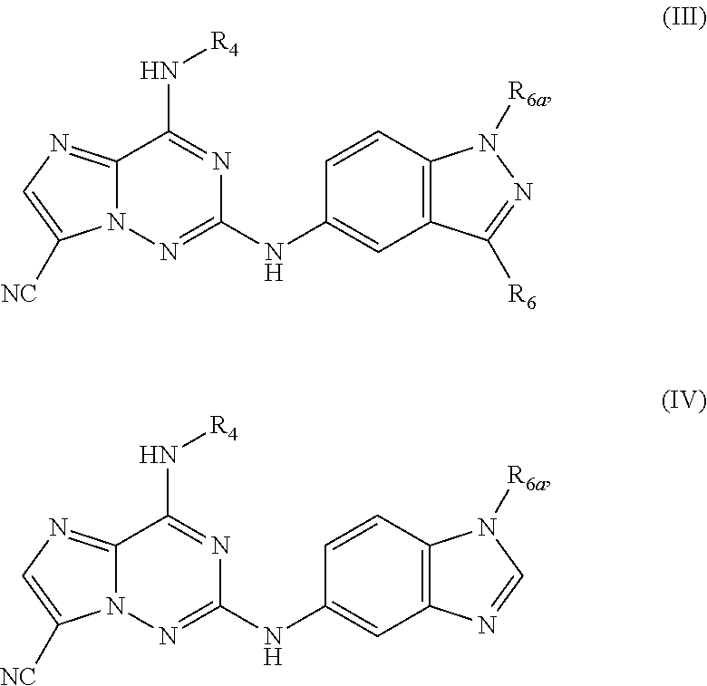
C12=NC=C([NC])N1N=C(NC1=CC3=C(C=C1)N([R6a])N=C3[R6])N=C2N[R4].C12=NC=C([NC])N1N=C(NC1=CC3=C(C=C1)N([R6a])C=N3)N=C2N[R4]
